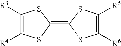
C1([R3])=C([R4])SC(=C2SC([R6])=C([R5])S2)S1
